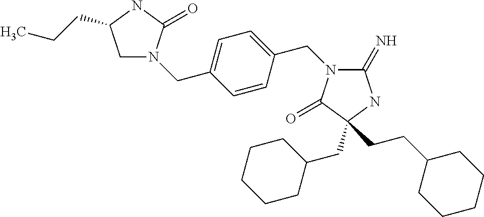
C1N(CC2=CC=C(CN3C(=N)NC(CC4CCCCC4)(CCC4CCCCC4)C3=O)C=C2)C(=O)NC1CCC
